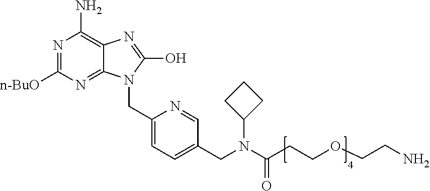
N1=C([n-BuO])N=C2C(=C1N)N=C(O)N2CC1=CC=C(CN(C(CCOCCN)=O)C2CCC2)C=N1
